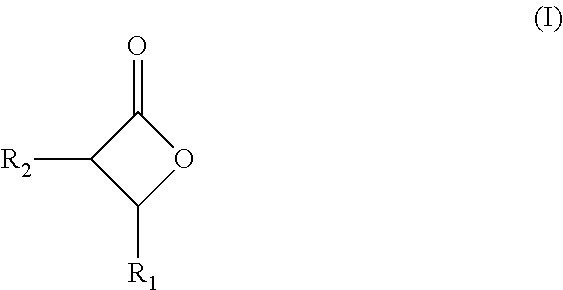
C1([R2])C([R1])OC1=O
